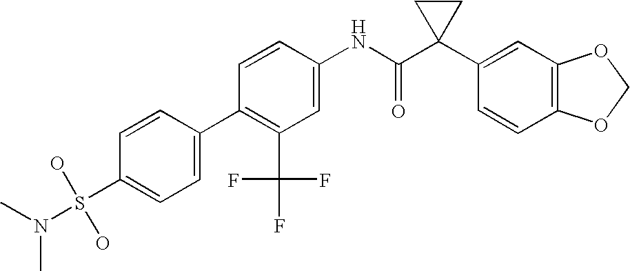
C1=CC(NC(C2(C3=CC4=C(C=C3)OCO4)CC2)=O)=CC(C(F)(F)F)=C1C1=CC=C(S(O)(O)N(C)C)C=C1
